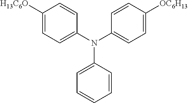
[OC6H13]C1=CC=C(N(C2=CC=CC=C2)C2=CC=C([H13C6O])C=C2)C=C1
